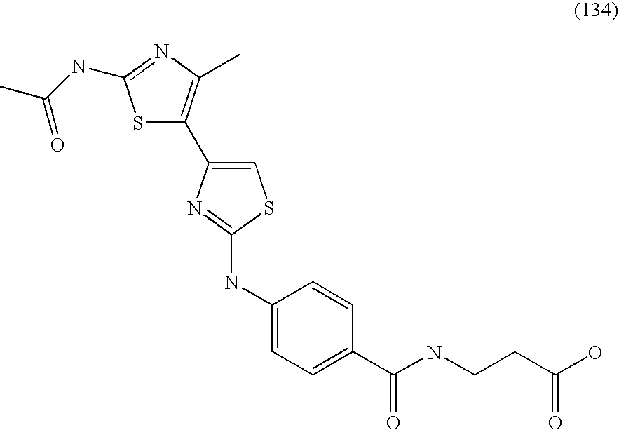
S1C(C2=CSC(NC3=CC=C(C(NCCC(O)=O)=O)C=C3)=N2)=C(C)N=C1NC(C)=O
